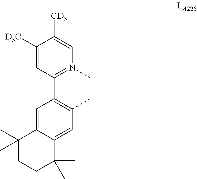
C1([D3C])=CC(C2=C(C)C=C3C(=C2)C(C)(C)CCC3(C)C)=N(C)C=C1[CD3]
